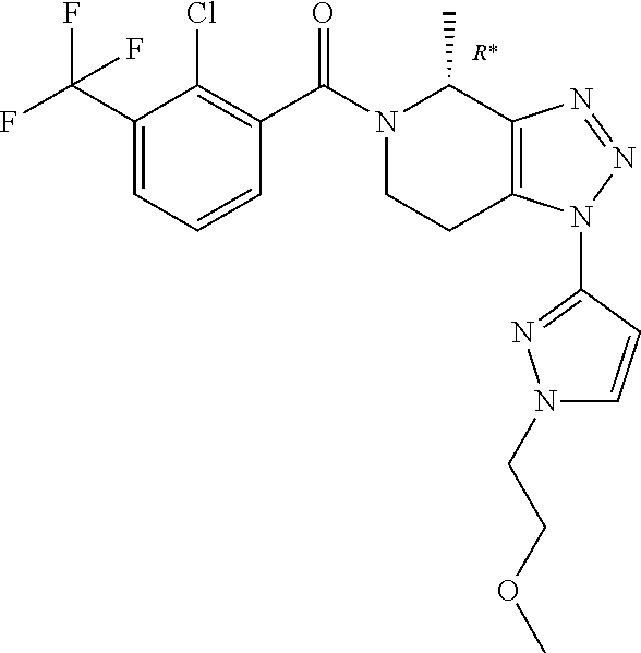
C1(C(F)(F)F)=CC=CC(C(N2CCC3=C(C2C)N=NN3C2=NN(CCOC)C=C2)=O)=C1Cl
